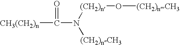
[CH3(CH2)n]C(=O)N([(CH2)nCH3])[(CH2)n]O[(CH2)nCH3]
